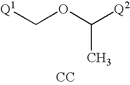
[Q1]COC([Q2])C.[CC]
